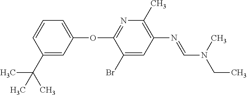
C1=C(Br)C(OC2=CC=CC(C(C)(C)C)=C2)=NC(C)=C1N=CN(C)CC
